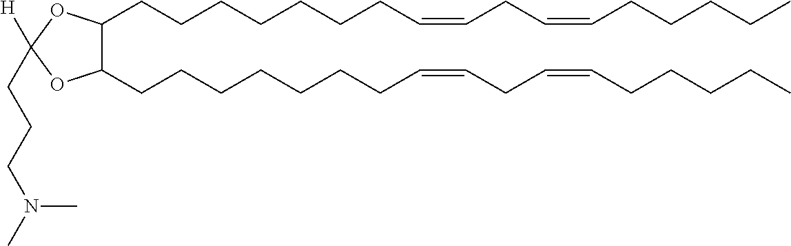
C1(CCCCCCCC=CCC=CCCCCC)C(CCCCCCCC=CCC=CCCCCC)OC([H])(CCCN(C)C)O1
